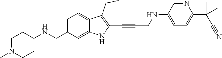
C1=C(CNC2CCN(C)CC2)C=C2C(=C1)C(CC)=C(C#CCNC1=CC=C(C(C#N)(C)C)N=C1)N2
